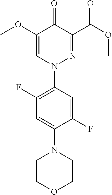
C1(OC)=CN(C2=C(F)C=C(N3CCOCC3)C(F)=C2)N=C(C(OC)=O)C1=O
